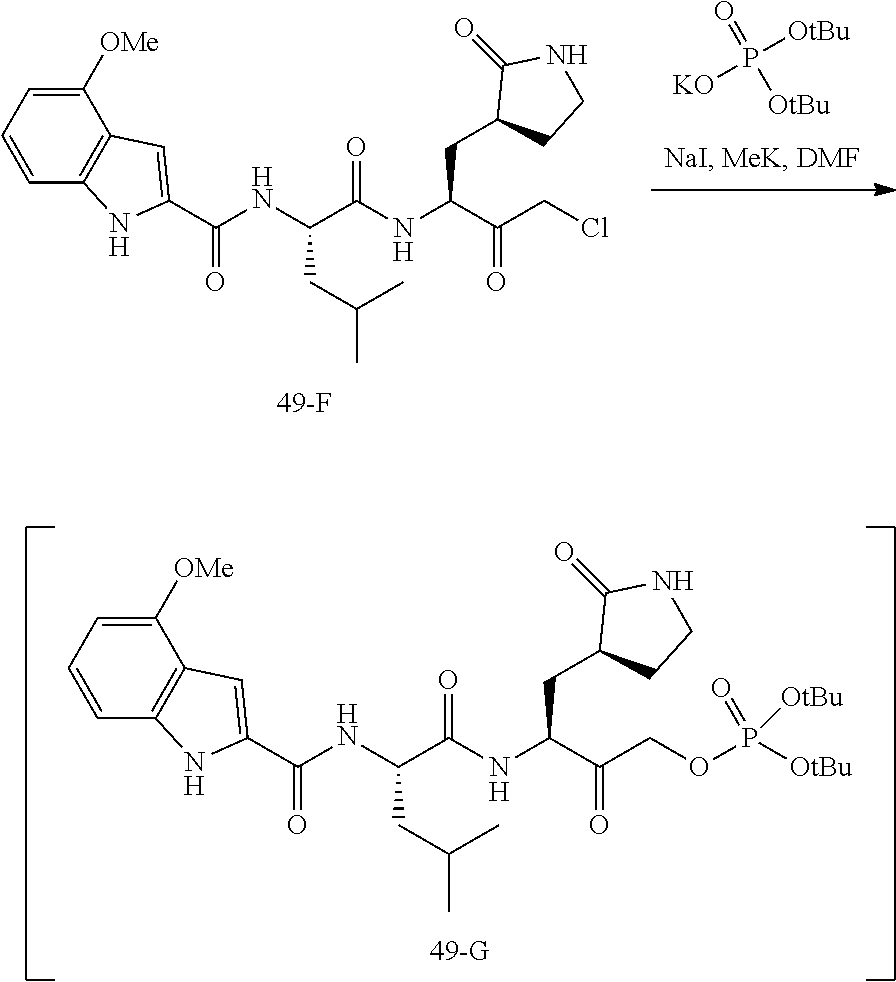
C1([OMe])=CC=CC2=C1C=C(C(NC(C(NC(C(COP([OtBu])(=O)[OtBu])=O)CC1CCNC1=O)=O)CC(C)C)=O)N2.[49-G].[KO]P([OtBu])(=O)[OtBu].C1([OMe])=CC=CC2=C1C=C(C(NC(C(NC(C(CCl)=O)CC1CCNC1=O)=O)CC(C)C)=O)N2.[49-F]
